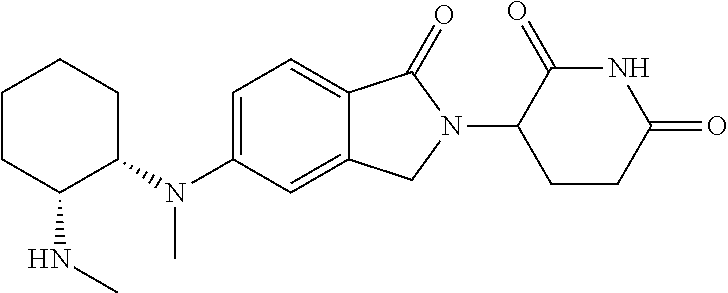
C1=C(N(C2CCCCC2NC)C)C=C2C(=C1)C(=O)N(C1CCC(=O)NC1=O)C2
